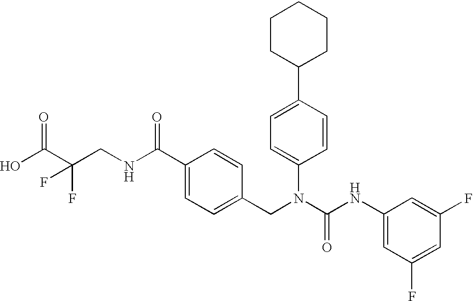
OC(C(CNC(C1=CC=C(CN(C(NC2=CC(F)=CC(F)=C2)=O)C2=CC=C(C3CCCCC3)C=C2)C=C1)=O)(F)F)=O
